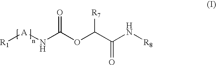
O=C(OC(C(N[R8])=O)[R7])N[A][R1]
